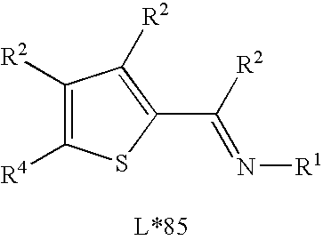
C1([R2])=C([R4])SC(C([R2])=N[R1])=C1[R2]
